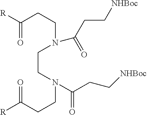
[R]C(CCN(CCN(CCC([R])=O)C(CC[NHBoc])=O)C(CC[NHBoc])=O)=O
